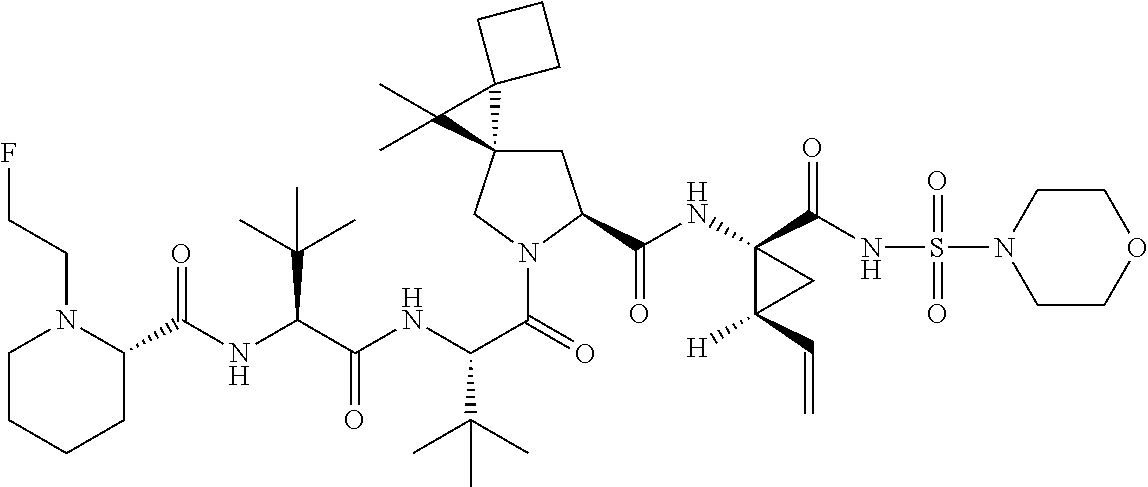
C(NC(C(NC(C(=O)N1CC2(CC1C(NC1(C(NS(=O)(=O)N3CCOCC3)=O)C([H])(C=C)C1)=O)C1(C2(C)C)CCC1)C(C)(C)C)=O)C(C)(C)C)(C1N(CCF)CCCC1)=O
